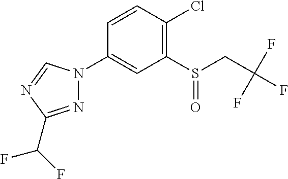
C1(Cl)=C(S(=O)CC(F)(F)F)C=C(N2N=C(C(F)F)N=C2)C=C1
